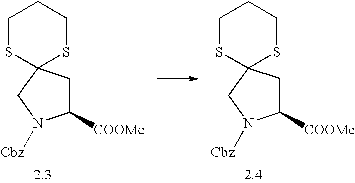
C1([COOMe])CC2(CN1[Cbz])SCCCS2.C1([COOMe])CC2(CN1[Cbz])SCCCS2
